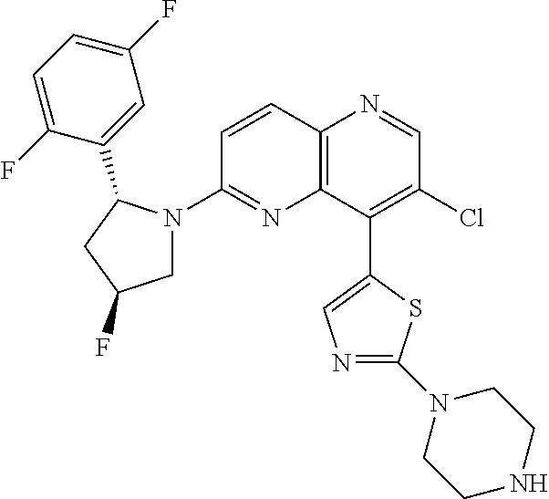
C12=C(C(C3=CN=C(N4CCNCC4)S3)=C(Cl)C=N1)N=C(N1CC(F)CC1C1=CC(F)=CC=C1F)C=C2
